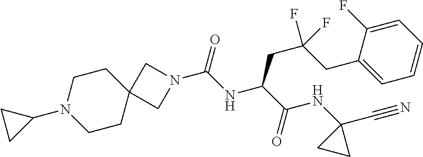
C12(CCN(C3CC3)CC1)CN(C(NC(C(=O)NC1(C#N)CC1)CC(CC1=CC=CC=C1F)(F)F)=O)C2
